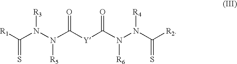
S=C([R1])N(N([R5])C([Y]C(N([R6])N(C(=S)[R2])[R4])=O)=O)[R3]
